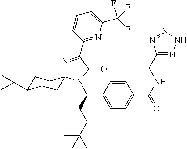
N1=C(C2=NC(C(F)(F)F)=CC=C2)C(=O)N(C(CCC(C)(C)C)C2=CC=C(C(NCC3=NNN=N3)=O)C=C2)C12CCC(C(C)(C)C)CC2
